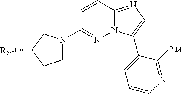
C1(N2CCC([R2C])C2)=NN2C(=NC=C2C2=CC=CN=C2[R1A])C=C1
